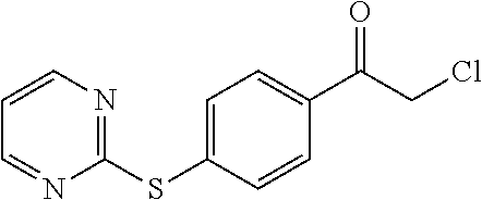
C1(C(CCl)=O)=CC=C(SC2=NC=CC=N2)C=C1
